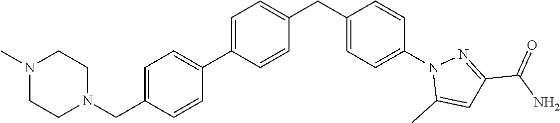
C1=C(CN2CCN(C)CC2)C=CC(C2=CC=C(CC3=CC=C(N4C(C)=CC(C(N)=O)=N4)C=C3)C=C2)=C1
